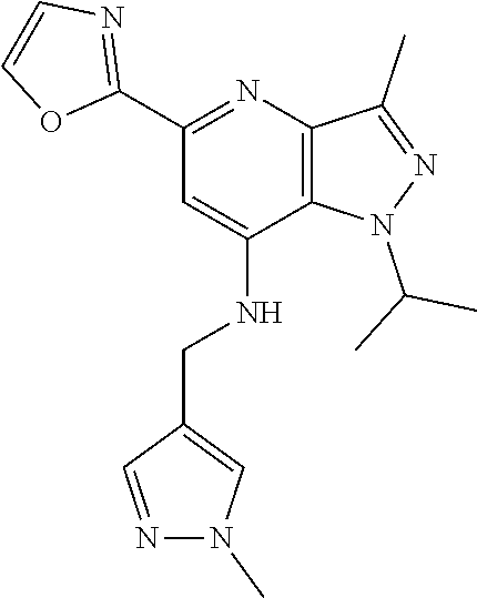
C1(C2=NC=CO2)=NC2=C(C(NCC3=CN(C)N=C3)=C1)N(C(C)C)N=C2C
